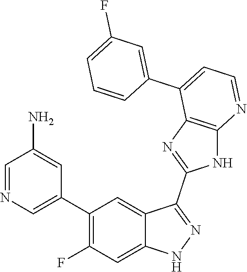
C1=NC=C(C2=C(F)C=C3C(=C2)C(C2=NC4=C(N2)N=CC=C4C2=CC(F)=CC=C2)=NN3)C=C1N
